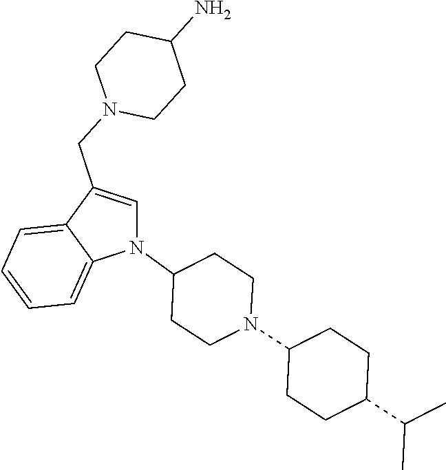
N1(C2CCN(C3CCC(C(C)C)CC3)CC2)C=C(CN2CCC(N)CC2)C2=CC=CC=C12
